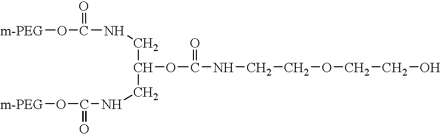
[m-PEG]OC(NCC(OC(NCCOCCO)=O)CNC(O[m-PEG])=O)=O
